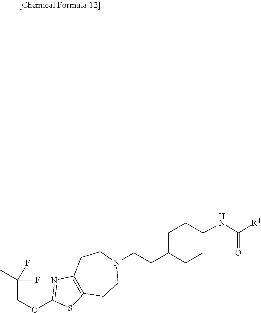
C1C(CCN2CCC3=C(CC2)SC(OCC(C)(F)F)=N3)CCC(NC([R4])=O)C1
